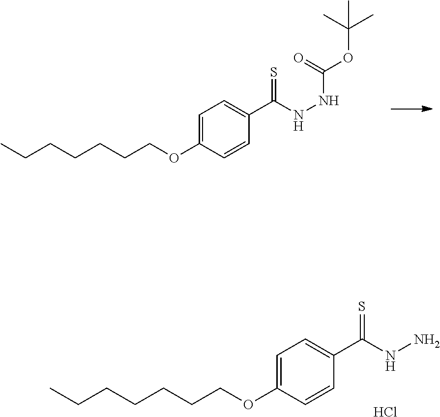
CCCCCCCOC1=CC=C(C(=S)NNC(=O)OC(C)(C)C)C=C1.CCCCCCCOC1=CC=C(C(=S)NN)C=C1.Cl
